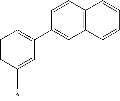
C1(C)=CC(C2=CC3=C(C=C2)C=CC=C3)=CC=C1
